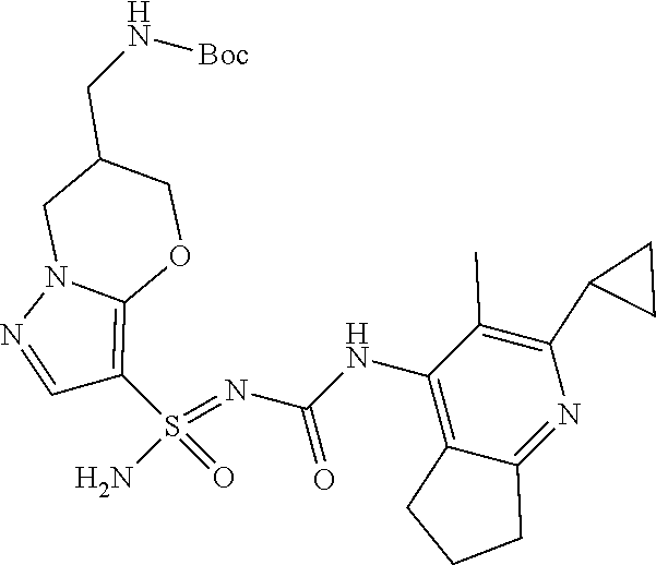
C(NC1=C2C(=NC(C3CC3)=C1C)CCC2)(N=S(N)(=O)C1=C2N(N=C1)CC(CN[Boc])CO2)=O
